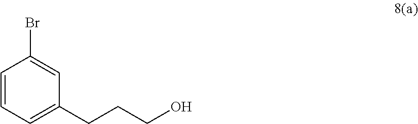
C1=CC=C(CCCO)C=C1Br
